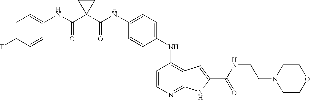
C1(NC(C2(C(NC3=CC=C(F)C=C3)=O)CC2)=O)=CC=C(NC2=C3C(=NC=C2)NC(C(NCCN2CCOCC2)=O)=C3)C=C1
